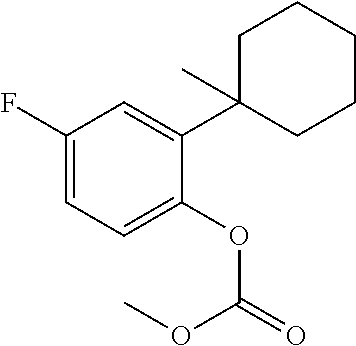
C1C(C2=CC(F)=CC=C2OC(=O)OC)(C)CCCC1
